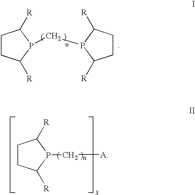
C1CC([R])P(C[A])C1[R].C1CC([R])P(CP2C([R])CCC2[R])C1[R]
